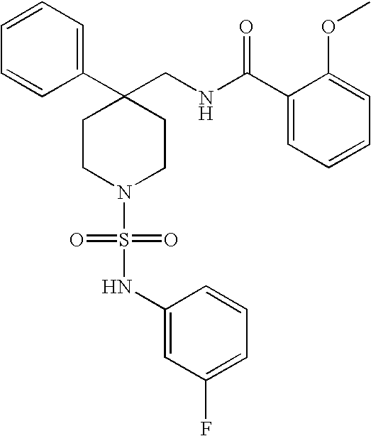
C1(CNC(C2=CC=CC=C2OC)=O)(C2=CC=CC=C2)CCN(S(=O)(=O)NC2=CC(F)=CC=C2)CC1
